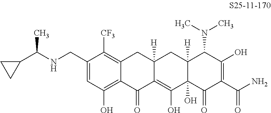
C1=C(CNC(C2CC2)C)C([CF3])=C2C(=C1O)C(=O)C1=C(O)C3(O)C([H])(CC1([H])C2)C(N(C)C)C(O)=C(C(N)=O)C3=O
